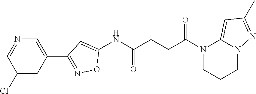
C1(NC(CCC(N2CCCN3C2=CC(C)=N3)=O)=O)=CC(C2=CN=CC(Cl)=C2)=NO1
